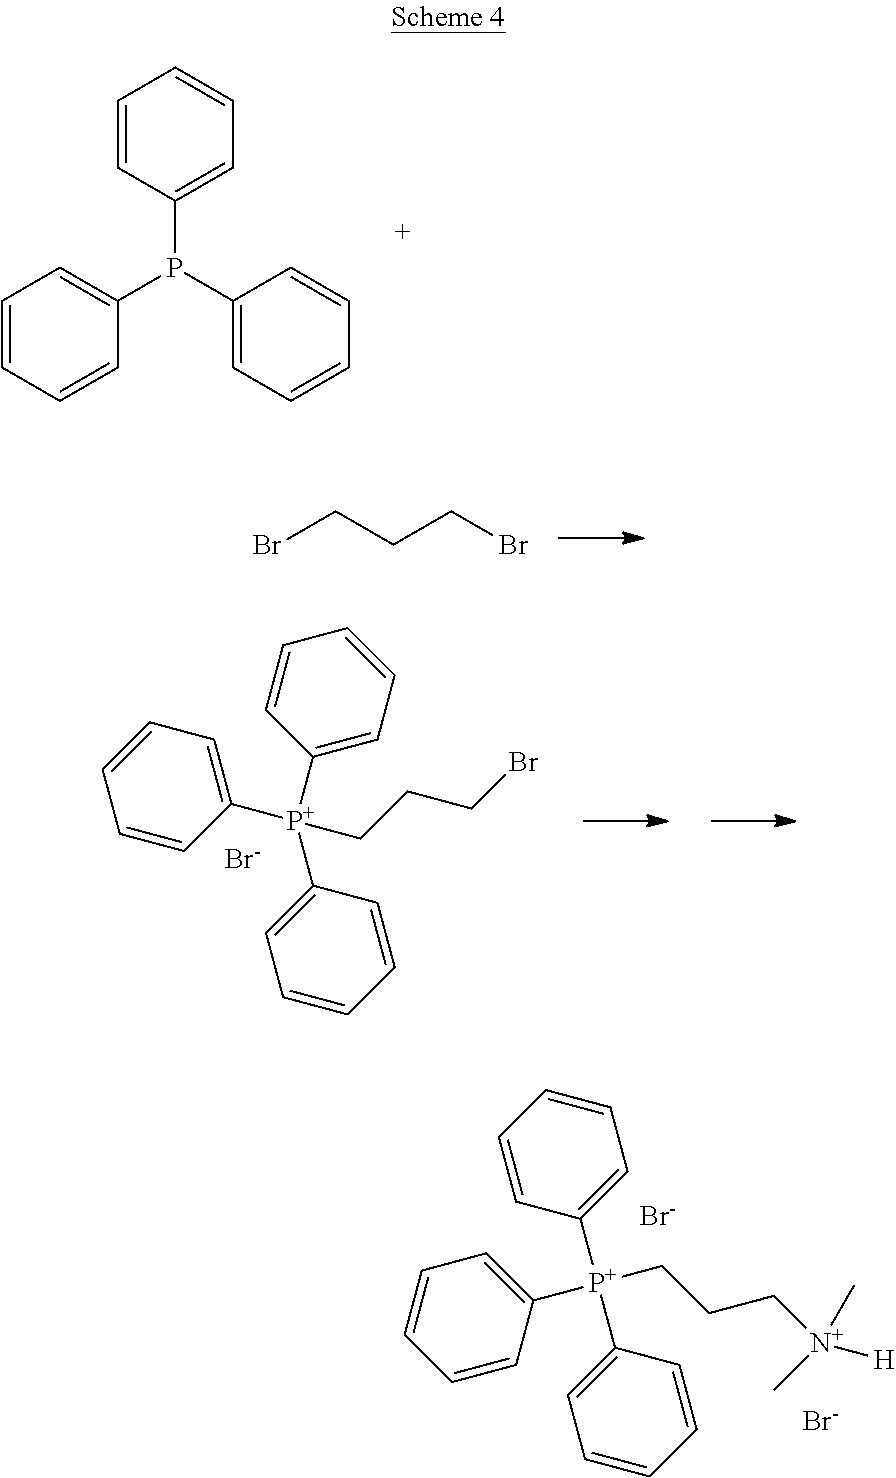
C1=CC(P(C2=CC=CC=C2)C2=CC=CC=C2)=CC=C1.BrCCCBr.C1=CC([P+](CCC[N+]([H])(C)C)(C2=CC=CC=C2)C2=CC=CC=C2)=CC=C1.[Br-].[Br-].[P+](CCCBr)(C1=CC=CC=C1)(C1=CC=CC=C1)C1=CC=CC=C1.[Br-]
